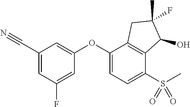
C1(C#N)=CC(F)=CC(OC2=CC=C(S(C)(=O)=O)C3=C2CC(C)(F)C3O)=C1
